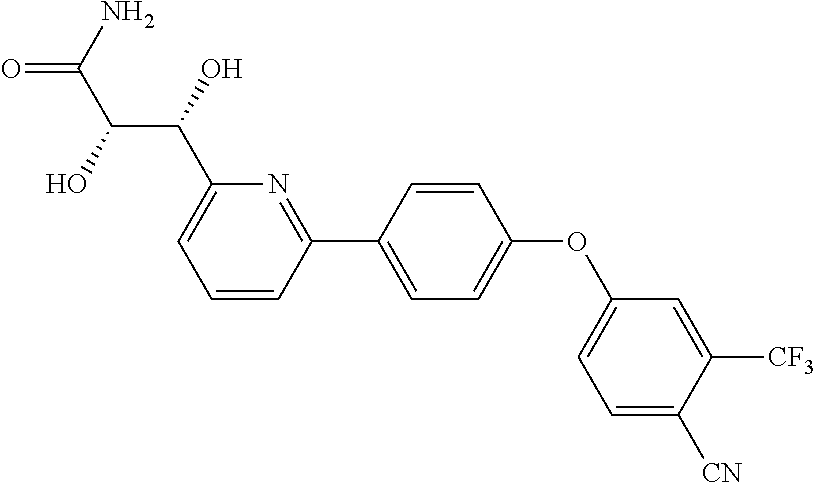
C1=CC(C2=CC=C(OC3=CC=C([CN])C([CF3])=C3)C=C2)=NC(C(C(C(=O)N)O)O)=C1
